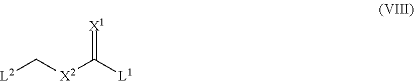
[L2]C[X2]C([L1])=[X1]
